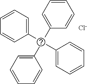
C1=CC=CC(C(C2=CC=CC=C2)(C2=CC=CC=C2)C2=CC=CC=C2)=C1.[Cl-]
